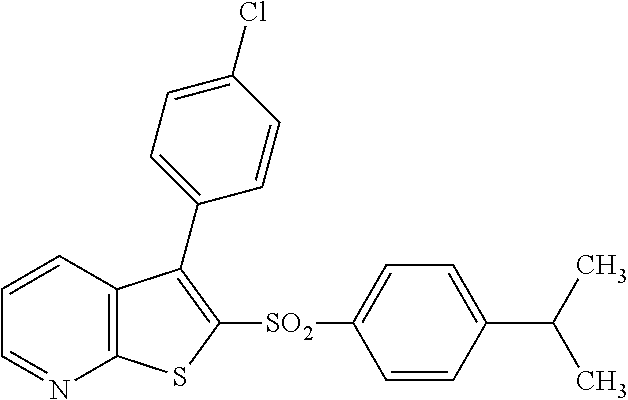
C1=CC2=C(N=C1)SC([SO2]C1=CC=C(C(C)C)C=C1)=C2C1=CC=C(Cl)C=C1
